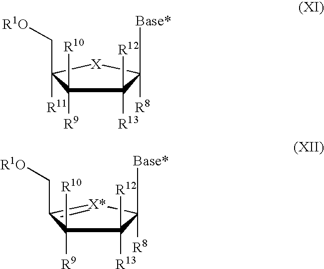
C1([R12])([R13])C([R9])([R10])C(C[R1O])([R11])[X]C1([Base*])[R8].C1([R12])([R13])C([R9])([R10])C(C[R1O])=[X*]C1([Base*])[R8]
